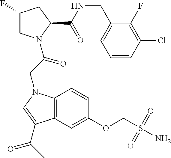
C1(F)CN(C(CN2C3=C(C=C(OCS(N)(=O)=O)C=C3)C(C(C)=O)=C2)=O)C(C(NCC2=CC=CC(Cl)=C2F)=O)C1
